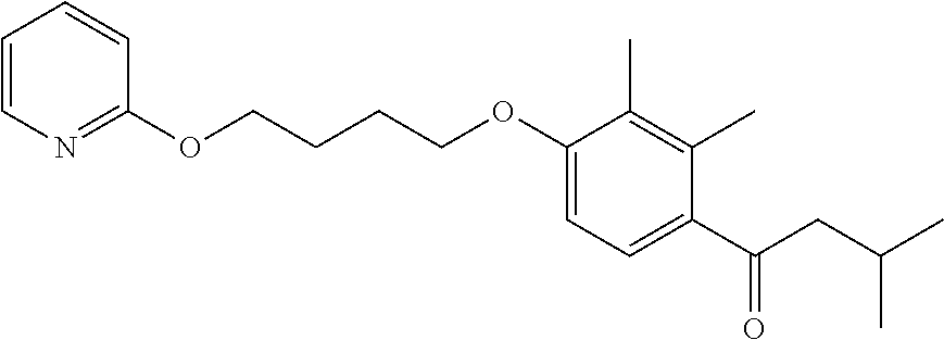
C1=CN=C(OCCCCOC2=CC=C(C(CC(C)C)=O)C(C)=C2C)C=C1
